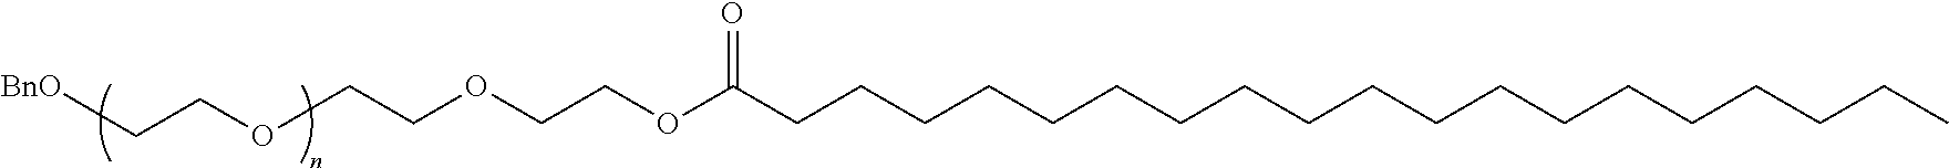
C(CCC(OCCOCCOCC[BnO])=O)CCCCCCCCCCCCCCCC
